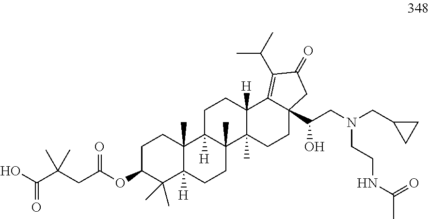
C1C(OC(CC(C(O)=O)(C)C)=O)C(C)(C)C2([H])C(C)(C1)C1([H])C(C)(CC2)C2(C)C([H])(CC1)C1=C(C(C)C)C(=O)CC1(C(CN(CC1CC1)CCNC(C)=O)O)CC2
